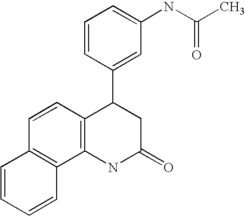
C1=CC(C2C3=C(NC(=O)C2)C2=C(C=C3)C=CC=C2)=CC(NC(C)=O)=C1
